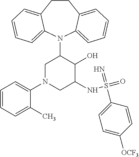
C12=CC=CC=C1N(C1CN(C3=CC=CC=C3C)CC(NS(=O)(=N)C3=CC=C([OCF3])C=C3)C1O)C1=CC=CC=C1CC2
